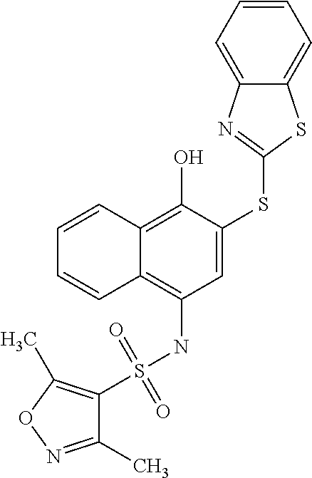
C1(S(NC2=C3C(=C(O)C(SC4=NC5=CC=CC=C5S4)=C2)C=CC=C3)(=O)=O)=C(C)ON=C1C
